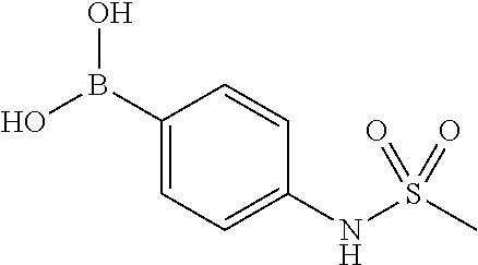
C1(B(O)O)=CC=C(NS(C)(=O)=O)C=C1
